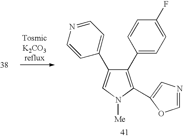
C1(C2=CC=C(F)C=C2)=C(C2=CN=CO2)N([Me])C=C1C1=CC=NC=C1
